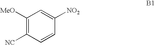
C1([MeO])=C([NC])C=CC([NO2])=C1
